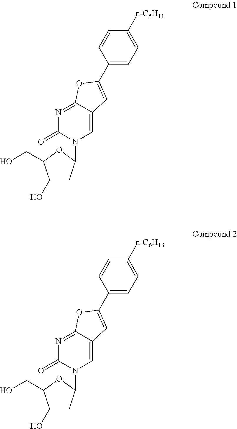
C1(O)CC(N2C=C3C(=NC2=O)OC(C2=CC=C([n-C5H11])C=C2)=C3)OC1CO.C1(O)CC(N2C=C3C(=NC2=O)OC(C2=CC=C([n-C6H13])C=C2)=C3)OC1CO
